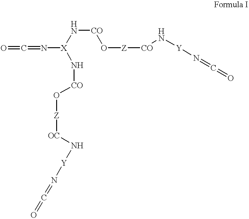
O=C=N[X](N[CO]O[Z][OC]N[Y]N=C=O)N[CO]O[Z][CO]N[Y]N=C=O
